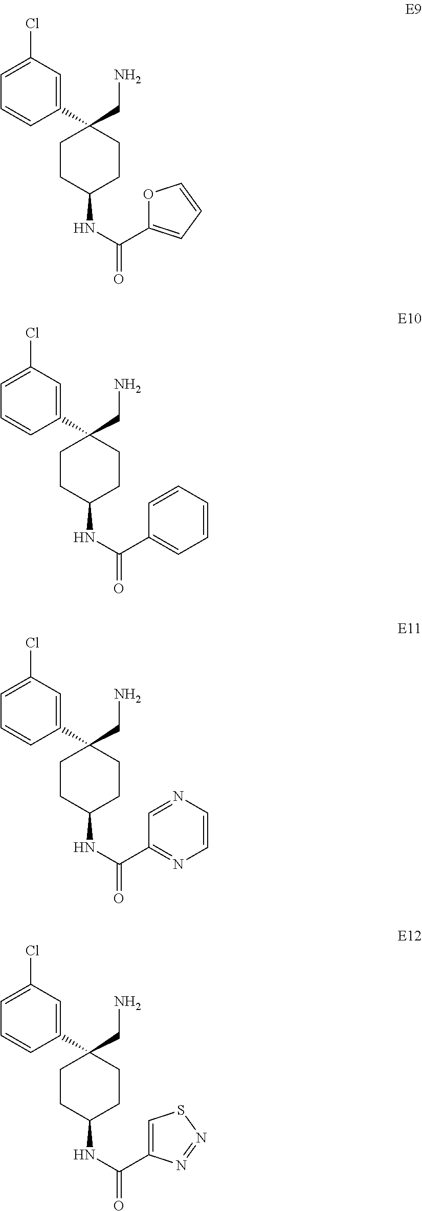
C1(Cl)=CC=CC(C2(CN)CCC(NC(=O)C3=CC=CO3)CC2)=C1.C1(Cl)=CC=CC(C2(CN)CCC(NC(=O)C3=CC=CC=C3)CC2)=C1.C1(Cl)=CC=CC(C2(CN)CCC(NC(=O)C3=NC=CN=C3)CC2)=C1.C1(Cl)=CC=CC(C2(CN)CCC(NC(=O)C3=CSN=N3)CC2)=C1
